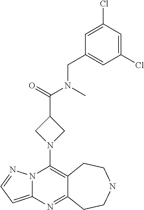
N12C(=CC=N1)N=C1C(=C2N2CC(C(N(C)CC3=CC(Cl)=CC(Cl)=C3)=O)C2)CCNCC1
